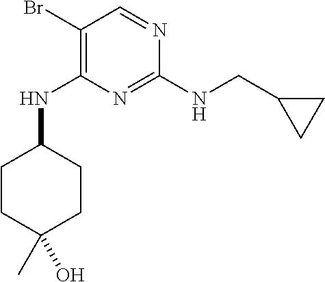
N(C1=C(Br)C=NC(NCC2CC2)=N1)C1CCC(O)(C)CC1
